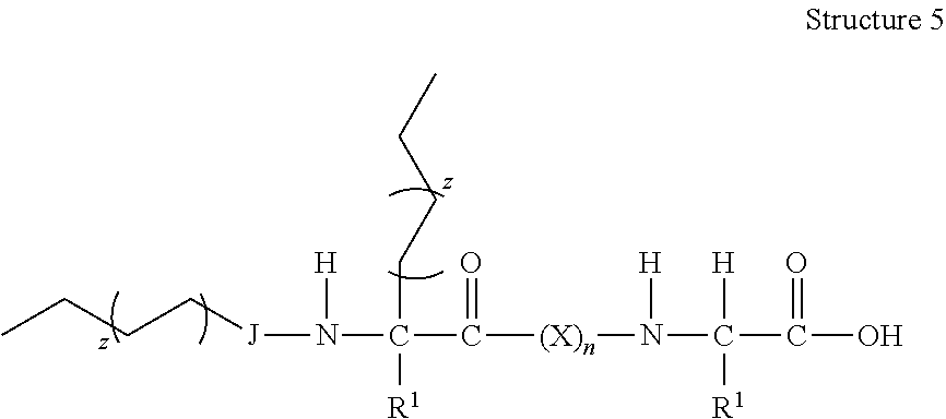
C(C(N([J]CCCC)[H])([R1])CCCC)([(X)n]N(C(C(O)=O)([H])[R1])[H])=O
